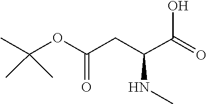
C(=O)(OC(C)(C)C)CC(C(O)=O)NC
